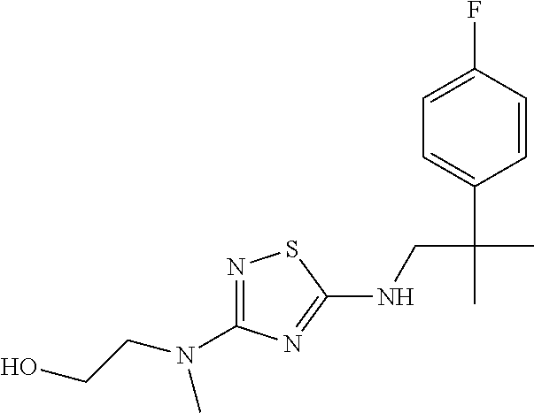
N1=C(N(CCO)C)N=C(NCC(C)(C2=CC=C(F)C=C2)C)S1
